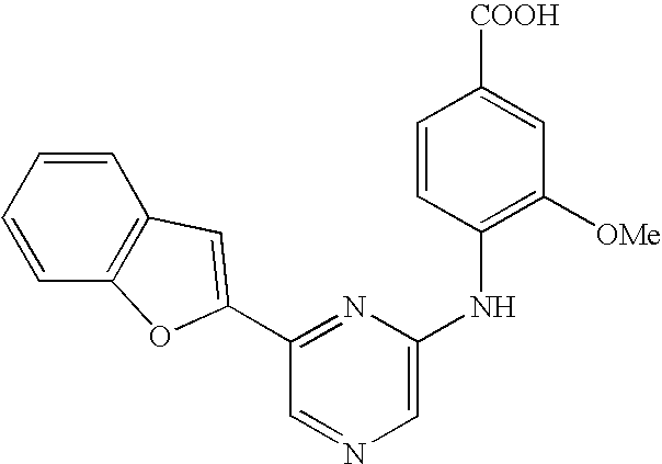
C1=CC(NC2=CN=CC(C3=CC4=C(C=CC=C4)O3)=N2)=C([OMe])C=C1[COOH]
